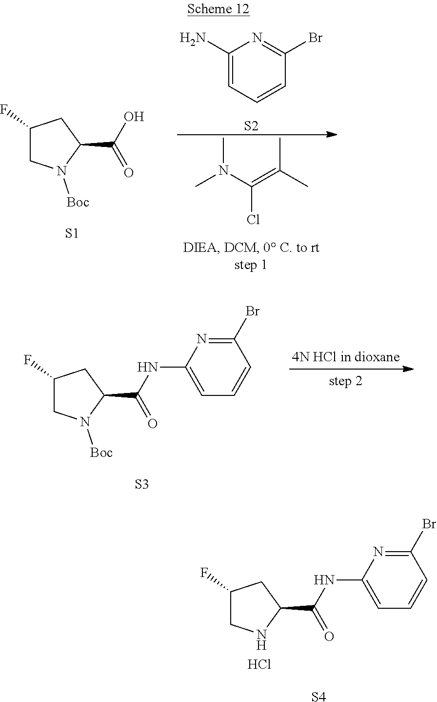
C1(F)CNC(C(NC2=CC=CC(Br)=N2)=O)C1.Cl.[S4].C1(F)CN([Boc])C(C(O)=O)C1.[S1].CN(C(=C(C)C)Cl)C.C1(N)=CC=CC(Br)=N1.[S2].C1(F)CN([Boc])C(C(NC2=CC=CC(Br)=N2)=O)C1.[S3]
